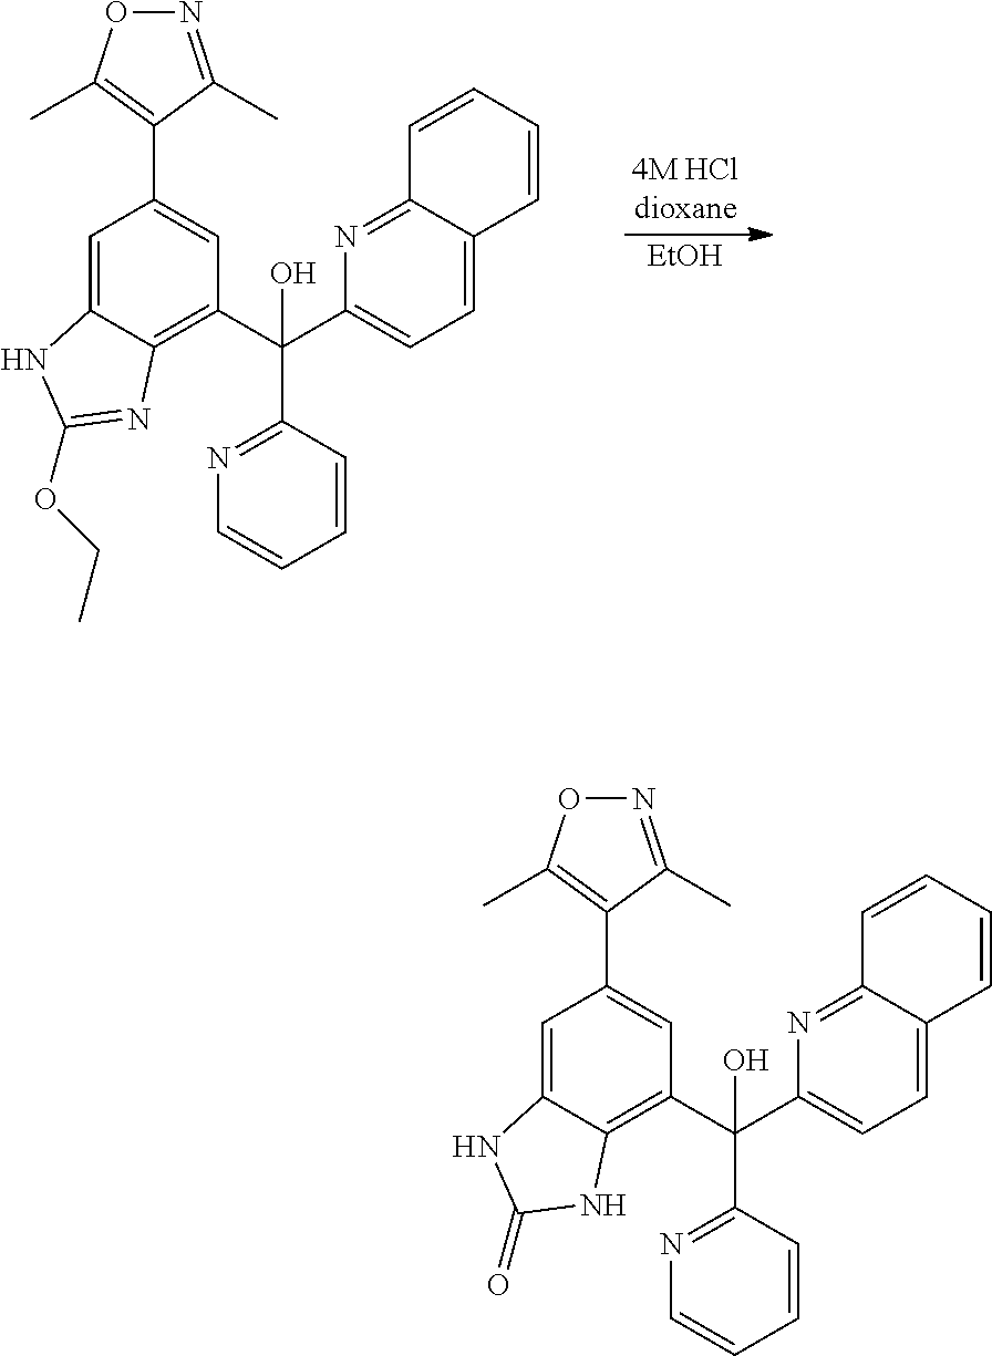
[EtOH].N1=C(C)C(C2=CC(C(C3=NC=CC=C3)(C3=CC=C4C(=N3)C=CC=C4)O)=C3C(=C2)NC(OCC)=N3)=C(C)O1.N1=C(C)C(C2=CC(C(C3=NC=CC=C3)(C3=CC=C4C(=N3)C=CC=C4)O)=C3C(=C2)NC(=O)N3)=C(C)O1
